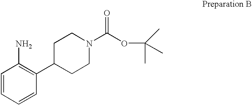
C1=CC=CC(C2CCN(C(OC(C)(C)C)=O)CC2)=C1N
